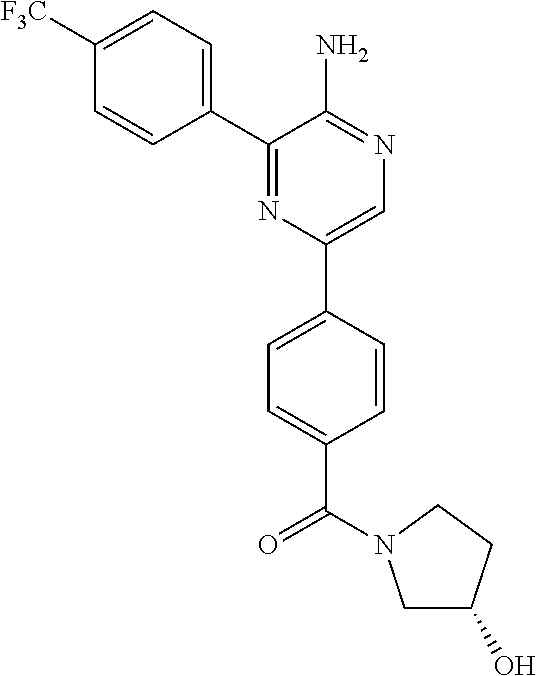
C1([F3C])=CC=C(C2=NC(C3=CC=C(C(=O)N4CC(O)CC4)C=C3)=CN=C2N)C=C1
